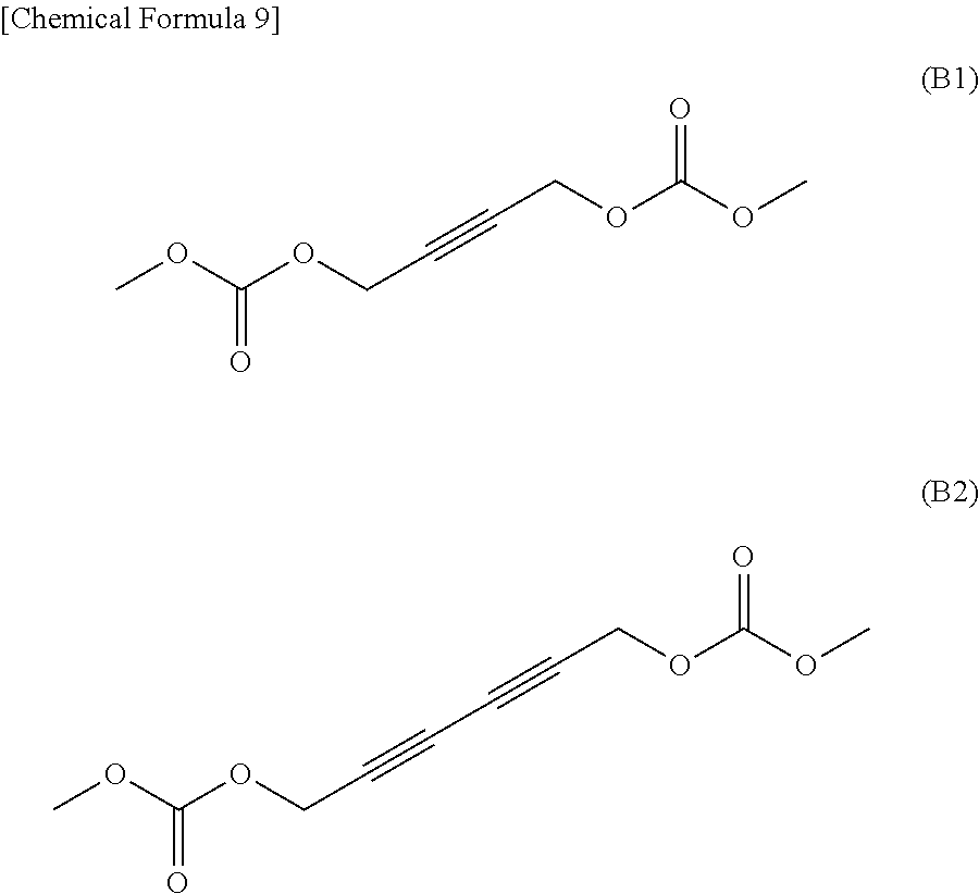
COC(OCC#CCOC(OC)=O)=O.C(C#CCOC(OC)=O)#CCOC(OC)=O
